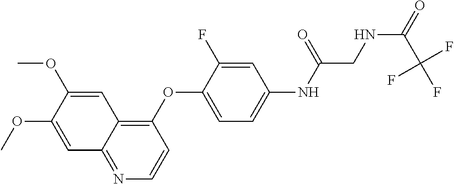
C1=C(OC)C(OC)=CC2=C(OC3=CC=C(NC(=O)CNC(C(F)(F)F)=O)C=C3F)C=CN=C12
